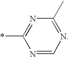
N1=CN=C(C)N=C1*
